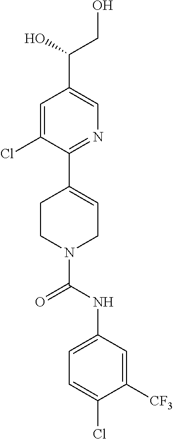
C1=C(Cl)C(C2=CCN(C(NC3=CC=C(Cl)C([CF3])=C3)=O)CC2)=NC=C1C(CO)O
